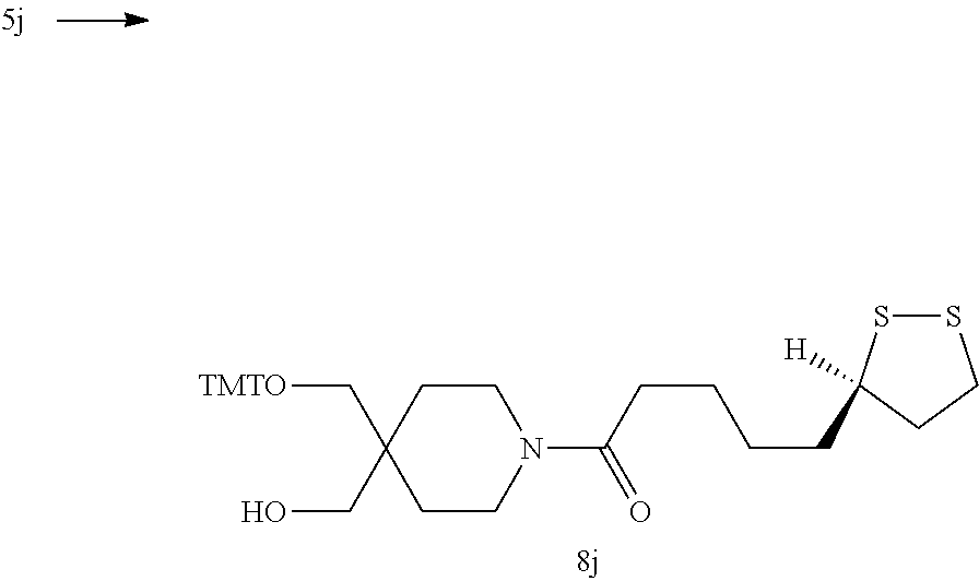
C1CN(C(CCCCC2([H])SSCC2)=O)CCC1(C[TMTO])CO
